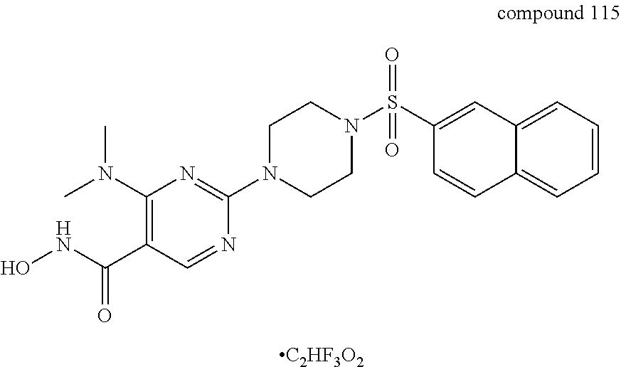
C1(N(C)C)=C(C(NO)=O)C=NC(N2CCN(S(C3=CC4=CC=CC=C4C=C3)(=O)=O)CC2)=N1.[C2HF3O2]
